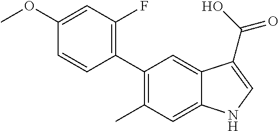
COC1=CC(F)=C(C2=C(C)C=C3C(=C2)C(C(O)=O)=CN3)C=C1
